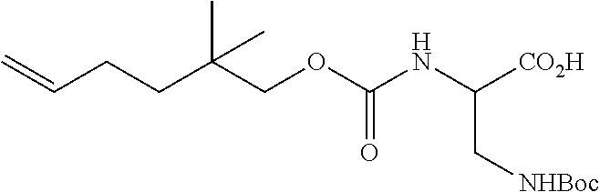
C(CCC(COC(NC([CO2H])C[NHBoc])=O)(C)C)=C
